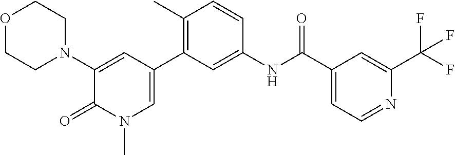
O1CCN(C2=CC(C3=C(C)C=CC(NC(C4=CC=NC(C(F)(F)F)=C4)=O)=C3)=CN(C)C2=O)CC1
